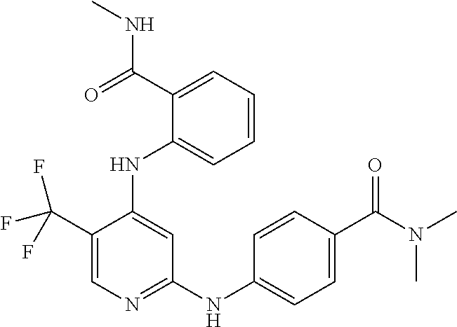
C1(C(F)(F)F)=CN=C(NC2=CC=C(C(N(C)C)=O)C=C2)C=C1NC1=CC=CC=C1C(NC)=O
